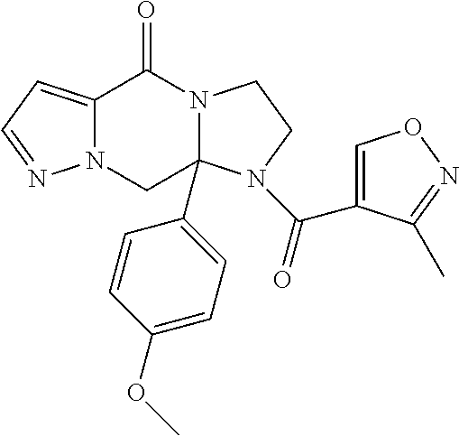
C12=CC=NN1CC1(C3=CC=C(OC)C=C3)N(C2=O)CCN1C(=O)C1=CON=C1C
